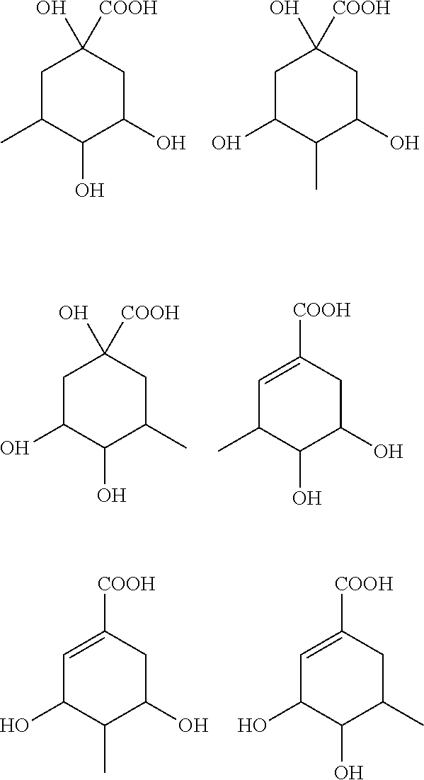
C1C(C)C(O)C(O)CC1([COOH])O.C1C(O)C(C)C(O)CC1([COOH])O.C1C(O)C(O)C(C)CC1([COOH])O.C1=C([COOH])CC(O)C(O)C1C.C1=C([COOH])CC(O)C(C)C1O.C1=C([COOH])CC(C)C(O)C1O
